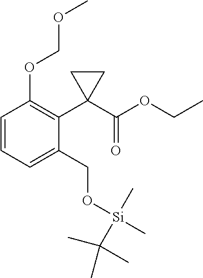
C1=CC=C(CO[Si](C)(C(C)(C)C)C)C(C2(C(OCC)=O)CC2)=C1OCOC
